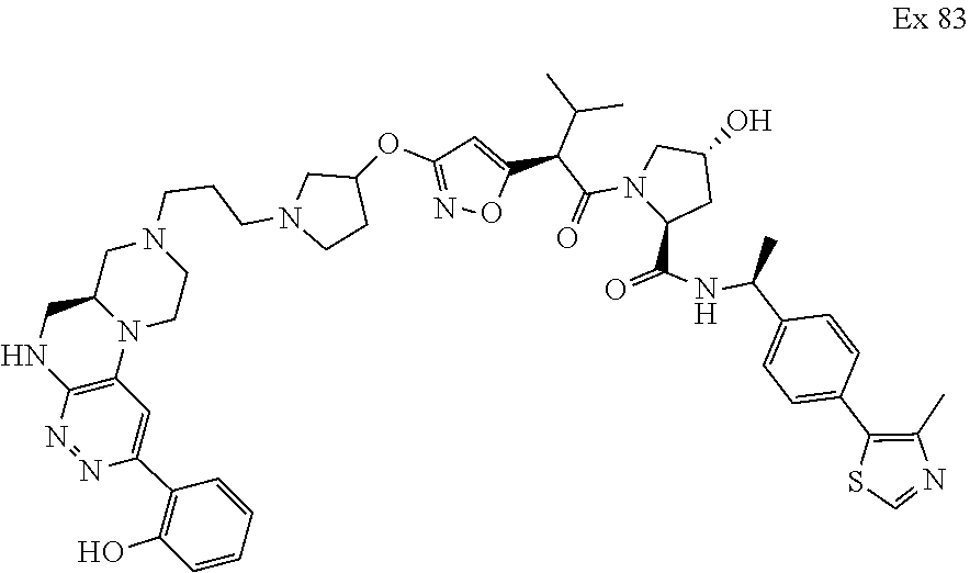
C1=C(C2=C(O)C=CC=C2)N=NC2=C1N1C(CN(CCCN3CCC(OC4=NOC(C(C(C)C)C(N5C(C(NC(C6=CC=C(C7=C(C)N=CS7)C=C6)C)=O)CC(O)C5)=O)=C4)C3)CC1)CN2
